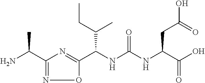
C1(C(N)C)=NOC(C(NC(NC(C(O)=O)CC(O)=O)=O)C(CC)C)=N1
